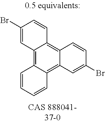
BrC1=CC2=C3C(=C4C(=C2C=C1)C=CC(Br)=C4)C=CC=C3
